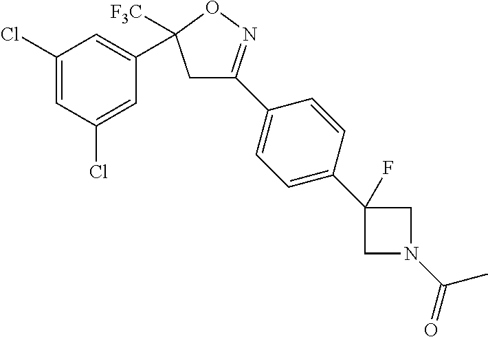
C1C(C2=CC=C(C3(F)CN(C(=O)C)C3)C=C2)=NOC1(C1=CC(Cl)=CC(Cl)=C1)[F3C]
